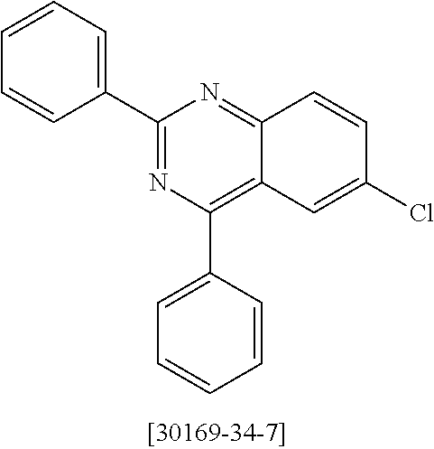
C1(C2=CC=CC=C2)=NC(C2=CC=CC=C2)=C2C(=N1)C=CC(Cl)=C2
